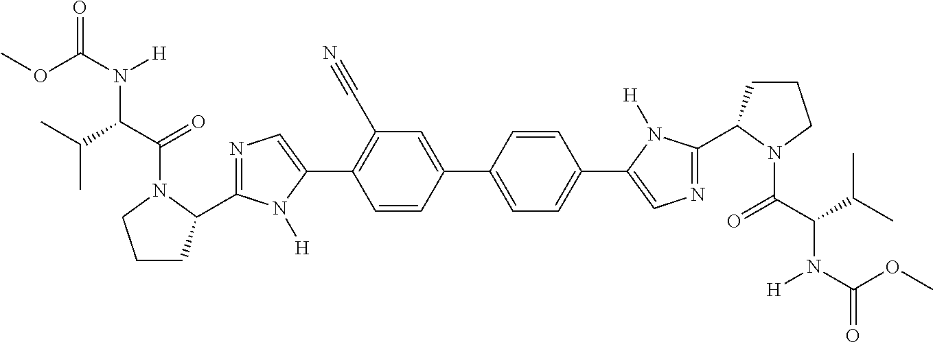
COC(N([H])C(C(=O)N1C(C2=NC=C(C3=C(C#N)C=C(C4=CC=C(C5=CN=C(C6CCCN6C(C(C(C)C)N([H])C(=O)OC)=O)N5[H])C=C4)C=C3)N2[H])CCC1)C(C)C)=O
